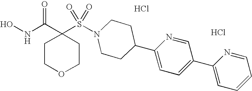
C1(S(N2CCC(C3=CC=C(C4=CC=CC=N4)C=N3)CC2)(=O)=O)(C(NO)=O)CCOCC1.Cl.Cl
